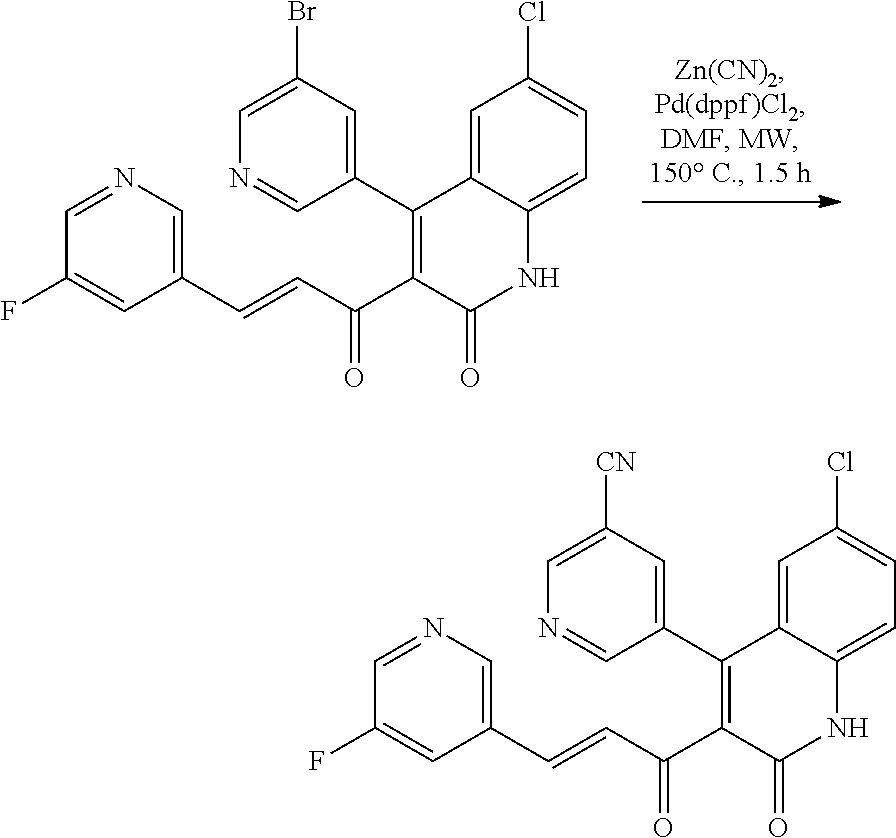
C1=C2C(=CC=C1Cl)NC(=O)C(C(C=CC1=CN=CC(F)=C1)=O)=C2C1=CC(Br)=CN=C1.C1=C2C(=CC=C1Cl)NC(=O)C(C(C=CC1=CN=CC(F)=C1)=O)=C2C1=CC([CN])=CN=C1
